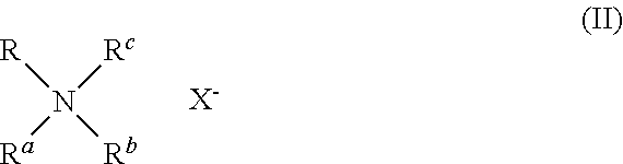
[R]N([Rc])([Ra])[Rb].[X-]
